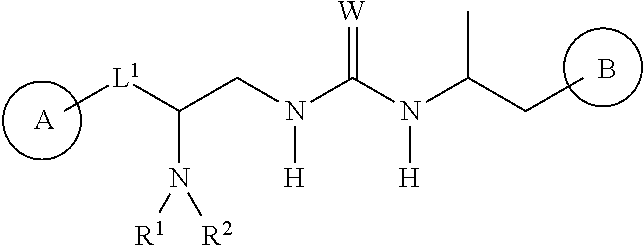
C[L1]C(CN(C(N(C(CC)C)[H])=[W])[H])N([R2])[R1].[A].B
